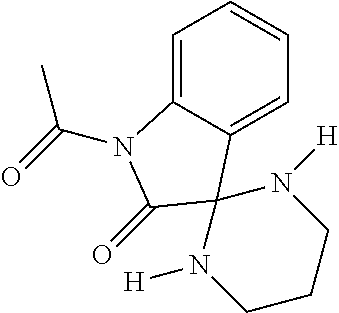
C1=C2C(=CC=C1)C1(C(=O)N2C(=O)C)N([H])CCCN1[H]
